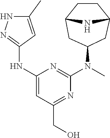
N(C1=NNC(C)=C1)C1=CC(CO)=NC(N(C)C2CC3CCC(C2)N3)=N1
